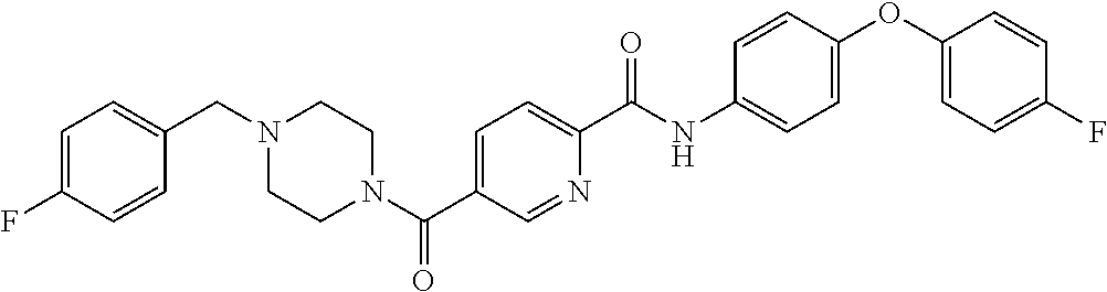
C1=C(F)C=CC(CN2CCN(C(C3=CC=C(C(NC4=CC=C(OC5=CC=C(F)C=C5)C=C4)=O)N=C3)=O)CC2)=C1
